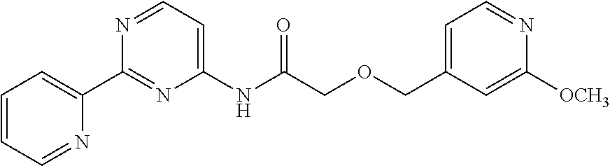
C1=CC=NC(C2=NC(NC(=O)COCC3=CC=NC([OCH3])=C3)=CC=N2)=C1
